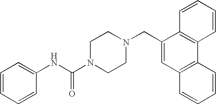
C1=CC=CC(NC(N2CCN(CC3=CC4=C(C5=C3C=CC=C5)C=CC=C4)CC2)=O)=C1
